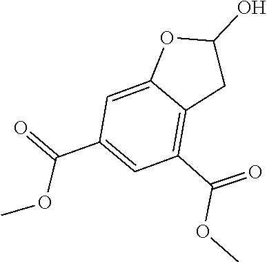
COC(C1=C2C(=CC(C(OC)=O)=C1)OC(O)C2)=O
